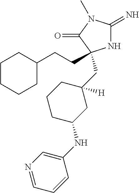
N1C(=N)N(C)C(=O)C1(CCC1CCCCC1)CC1([H])CCCC(NC2=CN=CC=C2)C1
